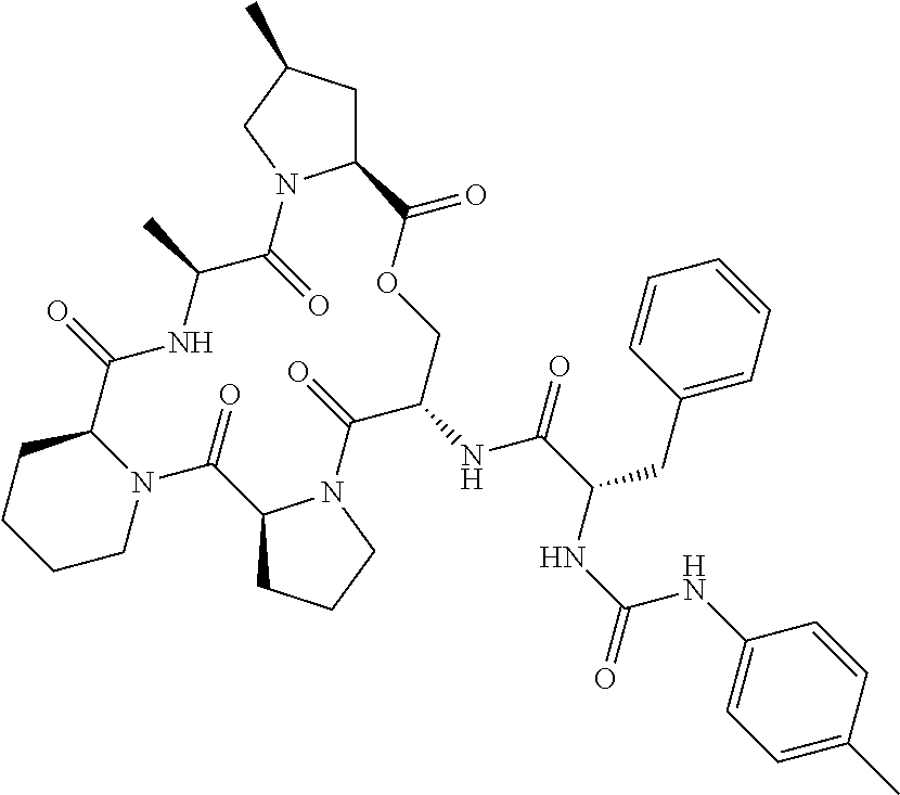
C12CC(C)CN1C(=O)C(C)NC(=O)C1CCCCN1C(=O)C1CCCN1C(=O)C(NC(=O)C(CC1=CC=CC=C1)NC(=O)NC1=CC=C(C)C=C1)COC2=O
